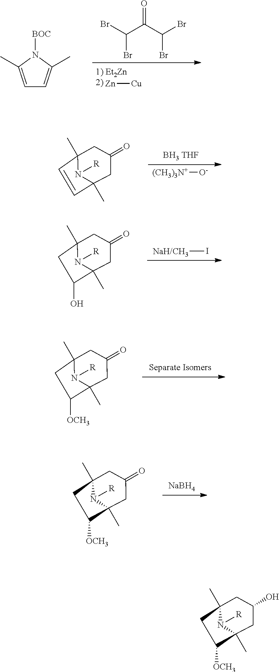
C1=C(C)N([BOC])C(C)=C1.C(C(C(Br)Br)=O)(Br)Br.[Zn][Cu].C12(C)C=CC(C)(CC(=O)C1)N2[R].[BH3 THF].[(CH3)3N+][O-].C12(C)C(O)CC(C)(CC(=O)C1)N2[R].[NaH/CH3]I.C12(C)C([OCH3])CC(C)(CC(=O)C1)N2[R].C12(C)C([OCH3])CC(C)(CC(=O)C1)N2[R].[NaBH4].C12(C)C([OCH3])CC(C)(CC(O)C1)N2[R]
